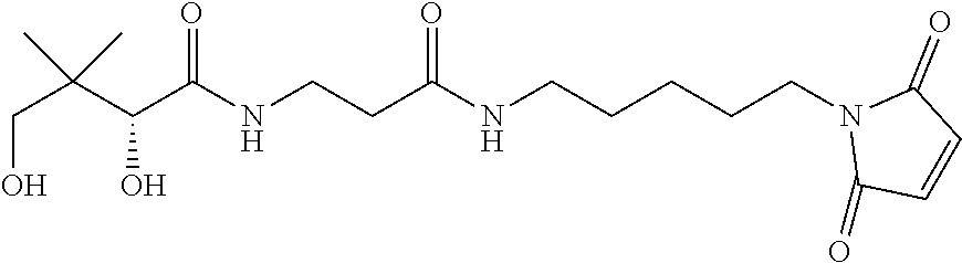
C1(=O)C=CC(=O)N1CCCCCNC(CCNC(C(C(CO)(C)C)O)=O)=O
